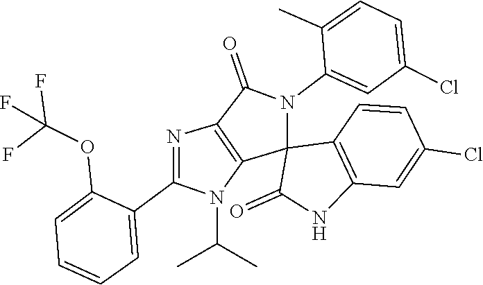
FC(F)(OC1=CC=CC=C1C1=NC2=C(C3(C4=C(C=C(Cl)C=C4)NC3=O)N(C3=CC(Cl)=CC=C3C)C2=O)N1C(C)C)F
